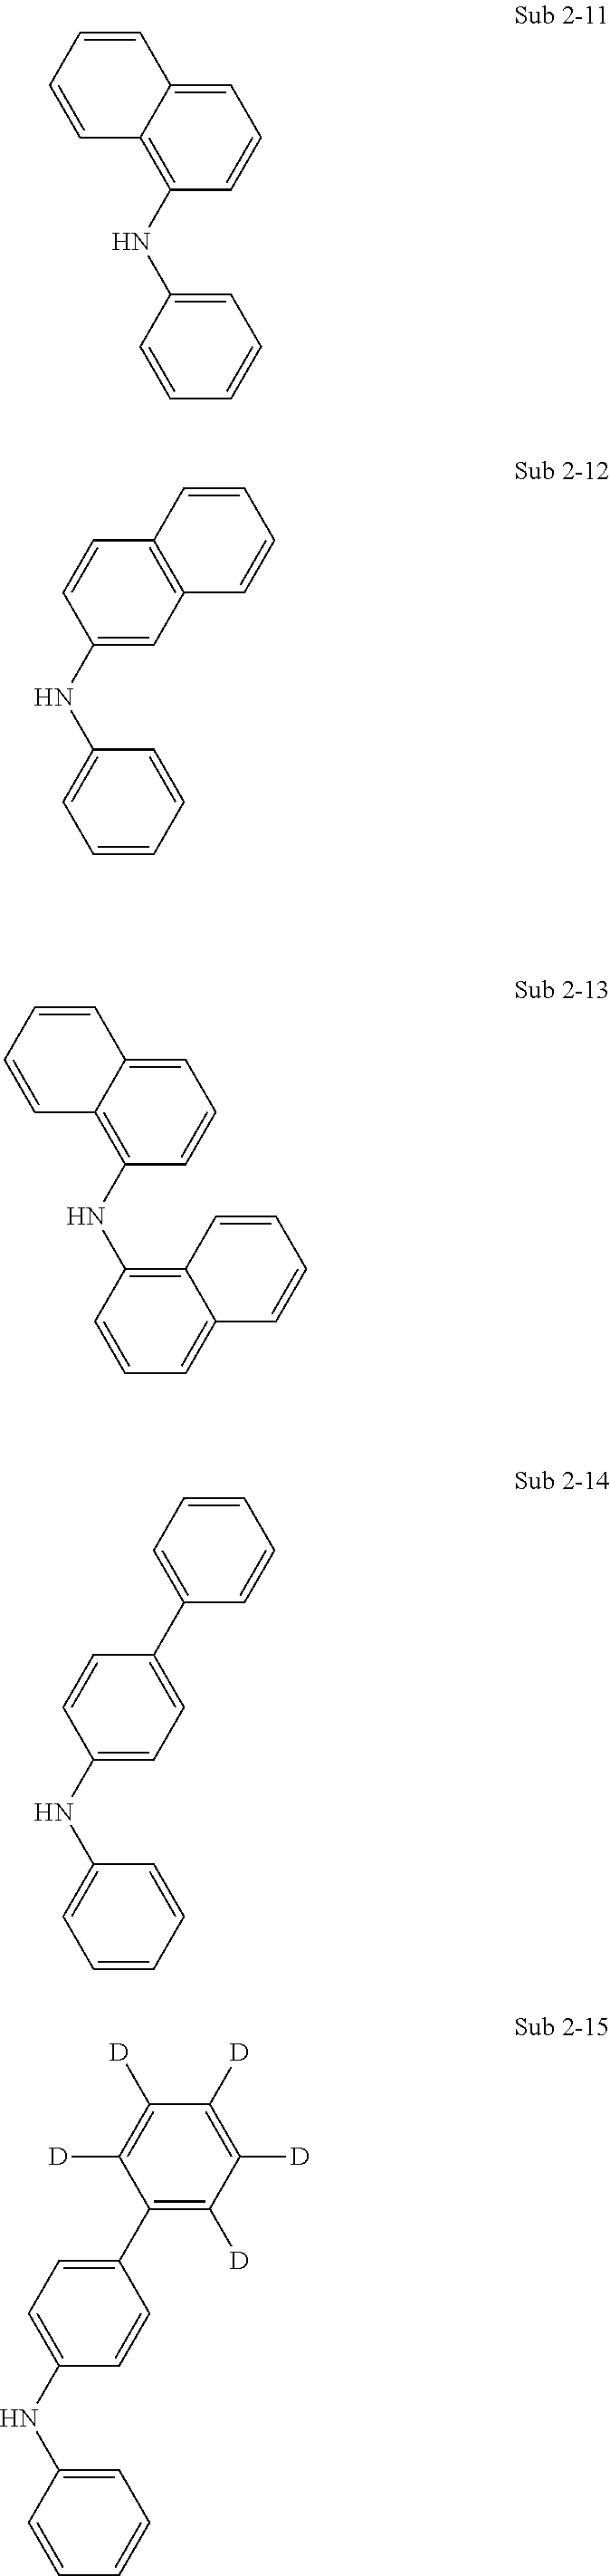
C12=CC=CC(NC3=CC=CC=C3)=C1C=CC=C2.C1=CC(NC2=CC=CC=C2)=CC2=C1C=CC=C2.C1=CC(NC2=CC=CC=C2)=CC=C1C1=CC=CC=C1.C12=CC=CC(NC3=C4C(=CC=C3)C=CC=C4)=C1C=CC=C2.C1=C(C2=C([D])C([D])=C([D])C([D])=C2[D])C=CC(NC2=CC=CC=C2)=C1
